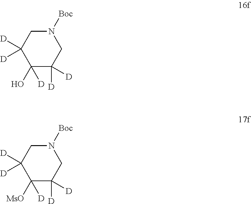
C1(O)([D])C([D])([D])CN([Boc])CC1([D])[D].C1([MsO])([D])C([D])([D])CN([Boc])CC1([D])[D]
